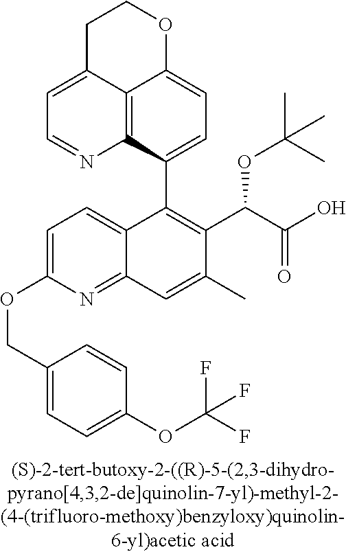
C1C2=CC=NC3=C2C(=CC=C3C2=C(C(C(=O)O)OC(C)(C)C)C(C)=CC3=NC(OCC4=CC=C(OC(F)(F)F)C=C4)=CC=C23)OC1
